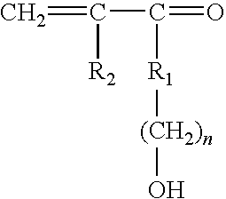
C=C(C(=O)[R1][(CH2)n]O)[R2]
